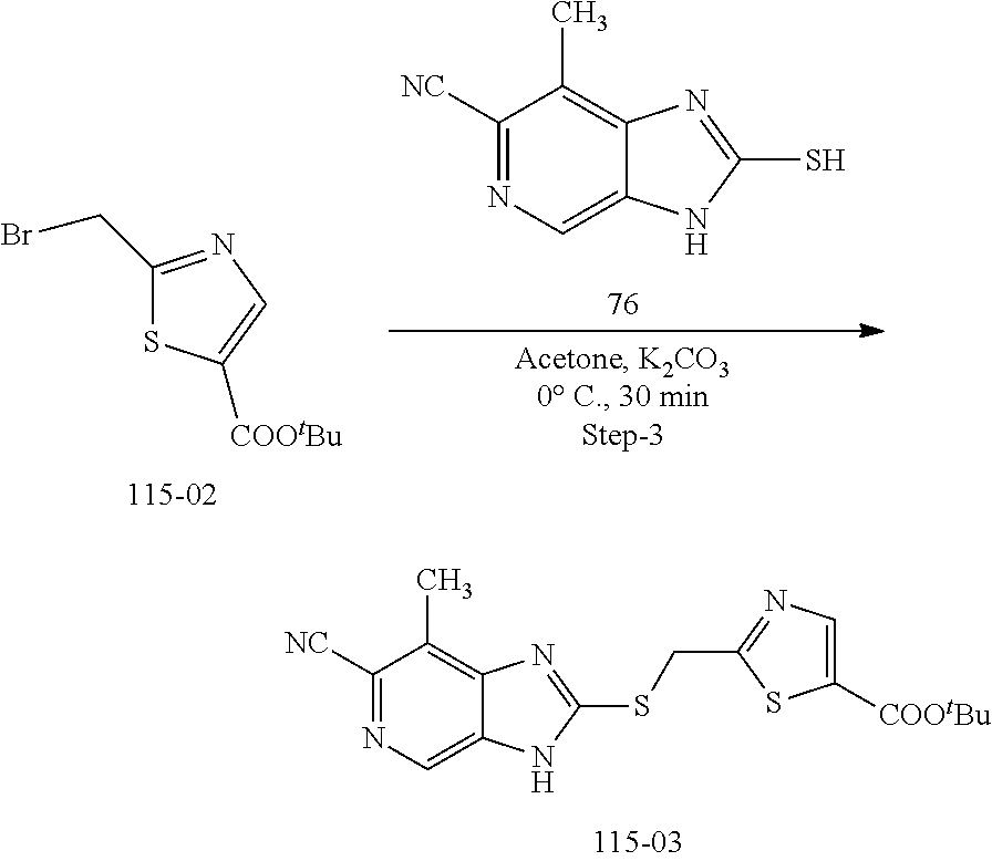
C1([NC])=NC=C2C(=C1C)N=C(SCC1=NC=C([COOtBu])S1)N2.C1(CBr)=NC=C([COOtBu])S1.C1([NC])=NC=C2C(=C1C)N=C(S)N2
